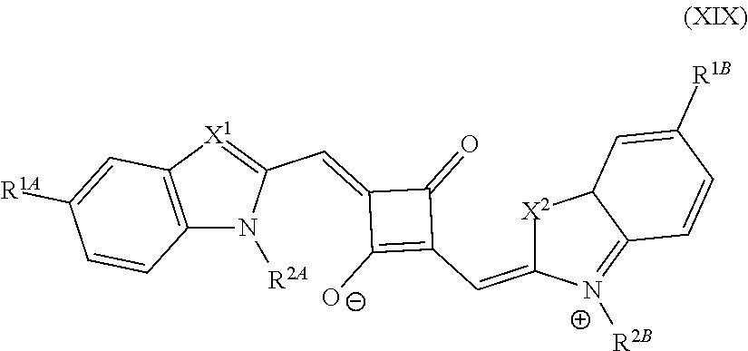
C12=C([X1]=C(C=C3C([O-])=C(C=C4[X2]C5C(=[N+]4[R2B])C=CC([R1B])=C5)C3=O)N1[R2A])C=C([R1A])C=C2
